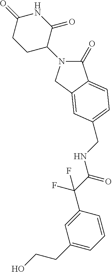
C1(=O)N(C2C(=O)NC(=O)CC2)CC2=CC(CNC(C(F)(F)C3=CC(CCO)=CC=C3)=O)=CC=C12
